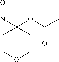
C1COCCC1(N=O)OC(C)=O
